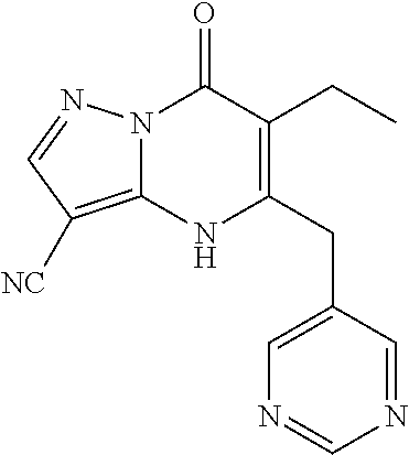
C1(CC)=C(CC2=CN=CN=C2)NC2=C([NC])C=NN2C1=O
